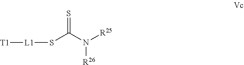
S(C(N([R25])[R26])=S)[L1][T1]
